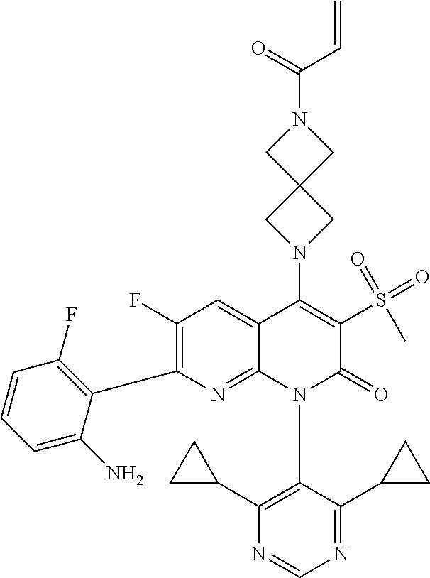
C1(F)=C(C2=C(F)C=CC=C2N)N=C2C(=C1)C(N1CC3(C1)CN(C(=O)C=C)C3)=C(S(=O)(=O)C)C(=O)N2C1=C(C2CC2)N=CN=C1C1CC1
